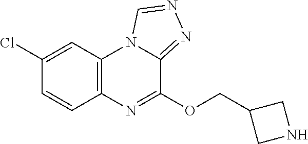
C12=C(C=C(Cl)C=C1)N1C(=NN=C1)C(OCC1CNC1)=N2
